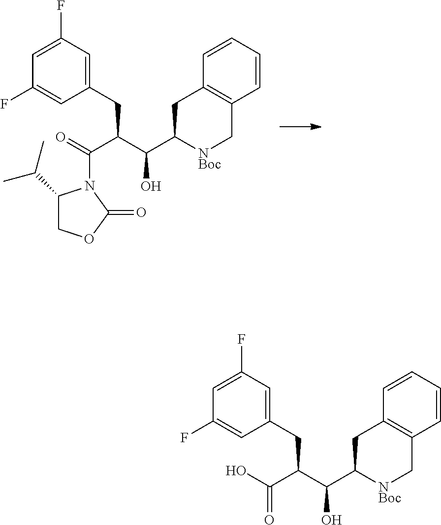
C1=CC=CC2=C1CC(C(C(C(=O)N1C(C(C)C)COC1=O)CC1=CC(F)=CC(F)=C1)O)[NBoc]C2.C1=CC=CC2=C1CC(C(C(C(O)=O)CC1=CC(F)=CC(F)=C1)O)[NBoc]C2
